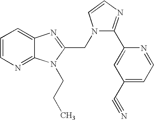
C1=CN=C2C(=C1)N=C(CN1C(C3=CC(C#N)=CC=N3)=NC=C1)N2CCC
